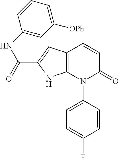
C12=C(C=C(C(=O)NC3=CC([OPh])=CC=C3)N1)C=CC(=O)N2C1=CC=C(F)C=C1
